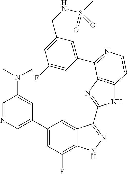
C1=C(C2=CC(F)=C3C(=C2)C(C2=NC4=C(N2)C=CN=C4C2=CC(CNS(C)(=O)=O)=CC(F)=C2)=NN3)C=C(N(C)C)C=N1
